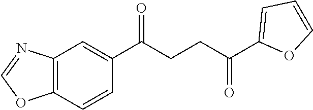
C1(C(CCC(C2=CC=CO2)=O)=O)=CC2=C(C=C1)OC=N2
